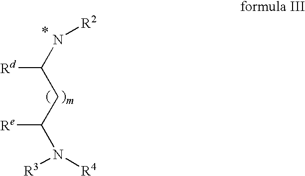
N(C(CC(N([R3])[R4])[Re])[Rd])[R2]
